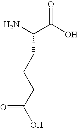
C(N)(C(O)=O)CCCC(O)=O
